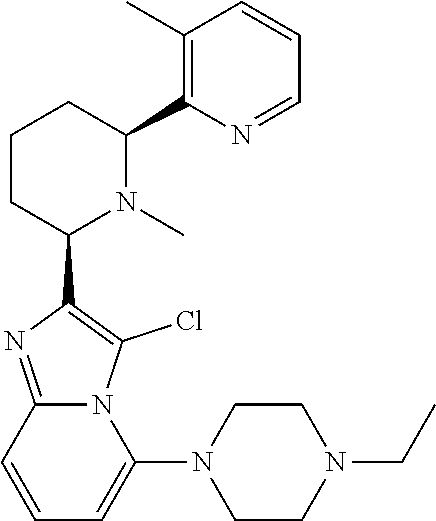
C1CC(C2=C(Cl)N3C(=N2)C=CC=C3N2CCN(CC)CC2)N(C)C(C2=C(C)C=CC=N2)C1
